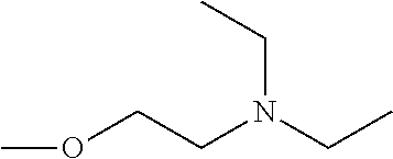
COCCN(CC)CC
